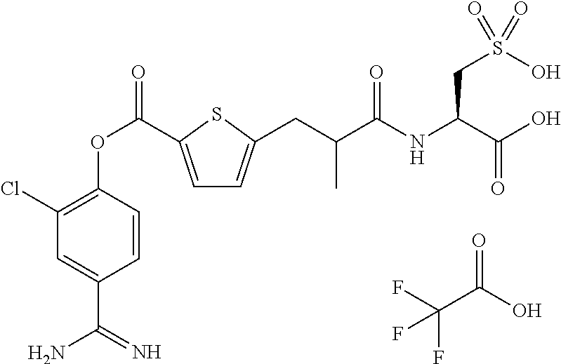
FC(C(O)=O)(F)F.C1=C(C(OC2=C(Cl)C=C(C(=N)N)C=C2)=O)SC(CC(C(NC(C(O)=O)CS(=O)(O)=O)=O)C)=C1
